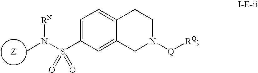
CN(S(C1=CC=C2C(=C1)CN([Q][RQ])CC2)(=O)=O)[RN]
